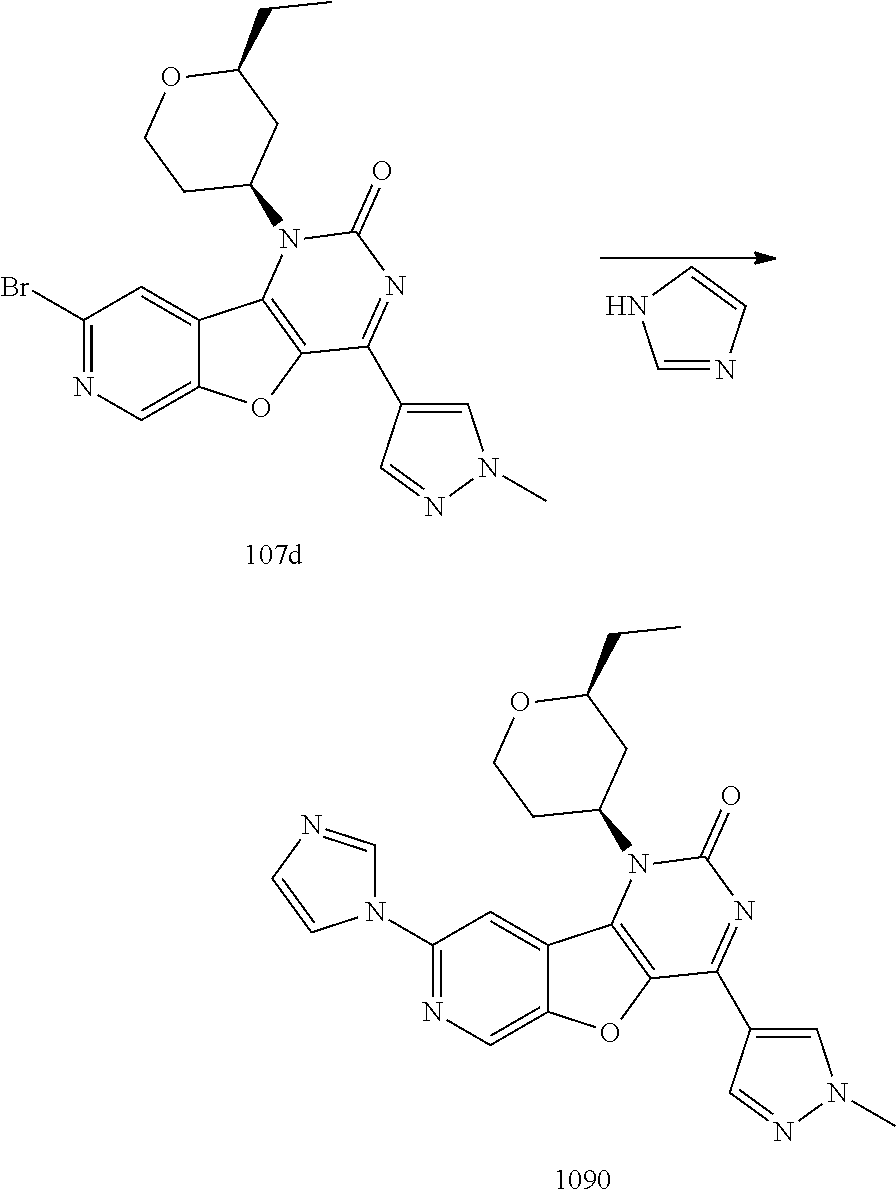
C1(Br)=NC=C2C(=C1)C1=C(O2)C(C2=CN(C)N=C2)=NC(=O)N1C1CC(CC)OCC1.C1=NC=CN1.C1(N2C=NC=C2)=NC=C2C(=C1)C1=C(O2)C(C2=CN(C)N=C2)=NC(=O)N1C1CC(CC)OCC1
